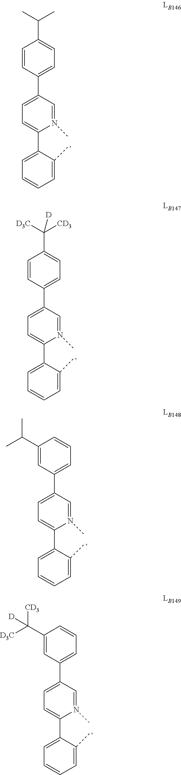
C1(C2=CC=C(C3=CC=C(C(C)C)C=C3)C=N2C)=CC=CC=C1C.C1(C2=CC=C(C3=CC=CC(C(C)C)=C3)C=N2C)=CC=CC=C1C.C1(C2=CC=C(C3=CC=CC(C([D3C])([CD3])[D])=C3)C=N2C)=CC=CC=C1C.C1(C2=CC=C(C3=CC=C(C([D3C])([CD3])[D])C=C3)C=N2C)=CC=CC=C1C
